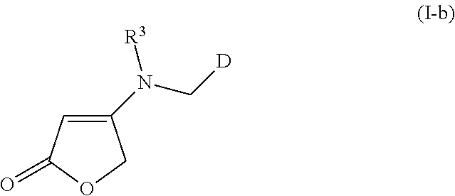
C1(N(C[D])[R3])=CC(=O)OC1
